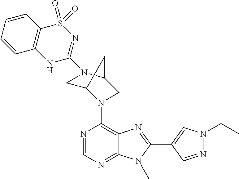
N1=CN=C2C(=C1N1C3CN(C4=NS(=O)(=O)C5=C(N4)C=CC=C5)C(C1)C3)N=C(C1=CN(CC)N=C1)N2C
